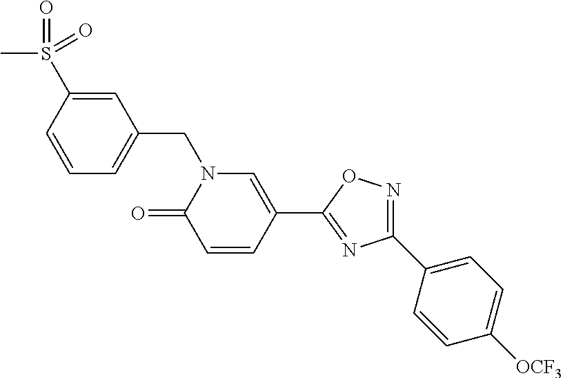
C1=CC(S(C)(=O)=O)=CC(CN2C(=O)C=CC(C3=NC(C4=CC=C([OCF3])C=C4)=NO3)=C2)=C1
